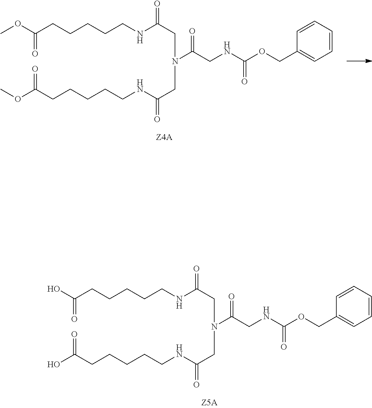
C(CNC(OCC1=CC=CC=C1)=O)(=O)N(CC(NCCCCCC(OC)=O)=O)CC(NCCCCCC(OC)=O)=O.C(CNC(OCC1=CC=CC=C1)=O)(=O)N(CC(NCCCCCC(O)=O)=O)CC(NCCCCCC(O)=O)=O
